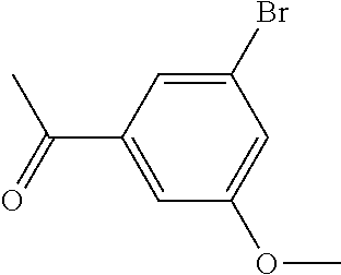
COC1=CC(Br)=CC(C(C)=O)=C1
